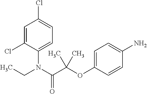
C1=C(Cl)C(N(CC)C(C(OC2=CC=C(N)C=C2)(C)C)=O)=CC=C1Cl
